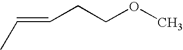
C(CCOC)=CC
